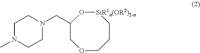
C1N(C)CCN(CC2COCCC[SiR1n(OR2)2-n]O2)C1
